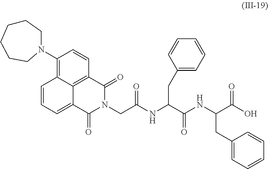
C1(N2CCCCCC2)=C2C3=C(C=C1)C(=O)N(CC(NC(C(NC(C(O)=O)CC1=CC=CC=C1)=O)CC1=CC=CC=C1)=O)C(=O)C3=CC=C2
